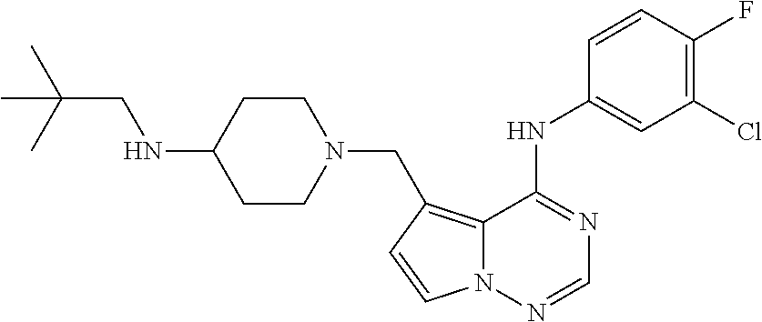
C12=C(CN3CCC(NCC(C)(C)C)CC3)C=CN1N=CN=C2NC1=CC(Cl)=C(F)C=C1
